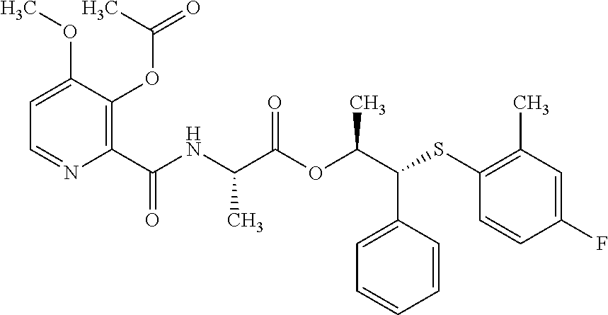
C1(C(=O)NC(C(OC(C(SC2=C(C)C=C(F)C=C2)C2=CC=CC=C2)C)=O)C)=C(OC(=O)C)C(OC)=CC=N1
